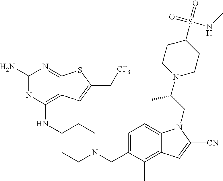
C1=C(CN2CCC(NC3=C4C(=NC(N)=N3)SC(C[CF3])=C4)CC2)C(C)=C2C(=C1)N(CC(N1CCC(S(NC)(=O)=O)CC1)C)C([CN])=C2
